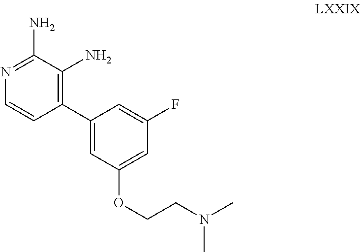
C1(C2=CC(OCCN(C)C)=CC(F)=C2)=C(N)C(N)=NC=C1
